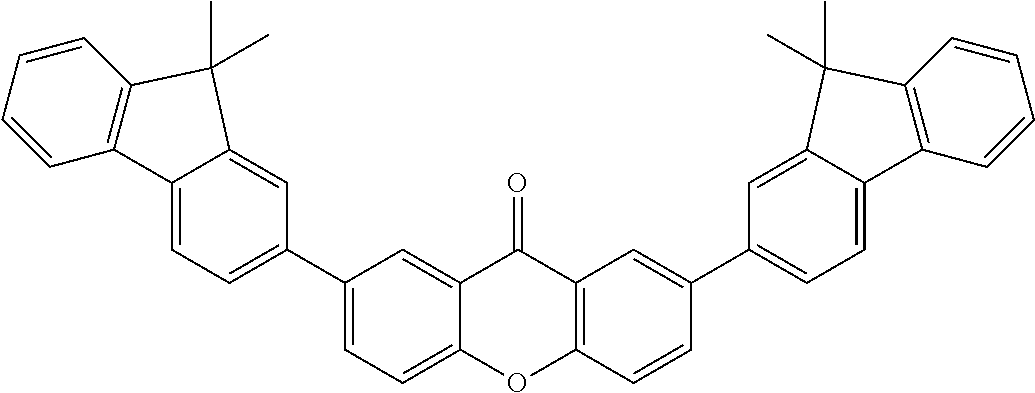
C1(C2=CC=C3C(=C2)C(C)(C)C2=C3C=CC=C2)=CC=C2C(=C1)C(=O)C1=C(O2)C=CC(C2=CC=C3C(=C2)C(C)(C)C2=C3C=CC=C2)=C1
